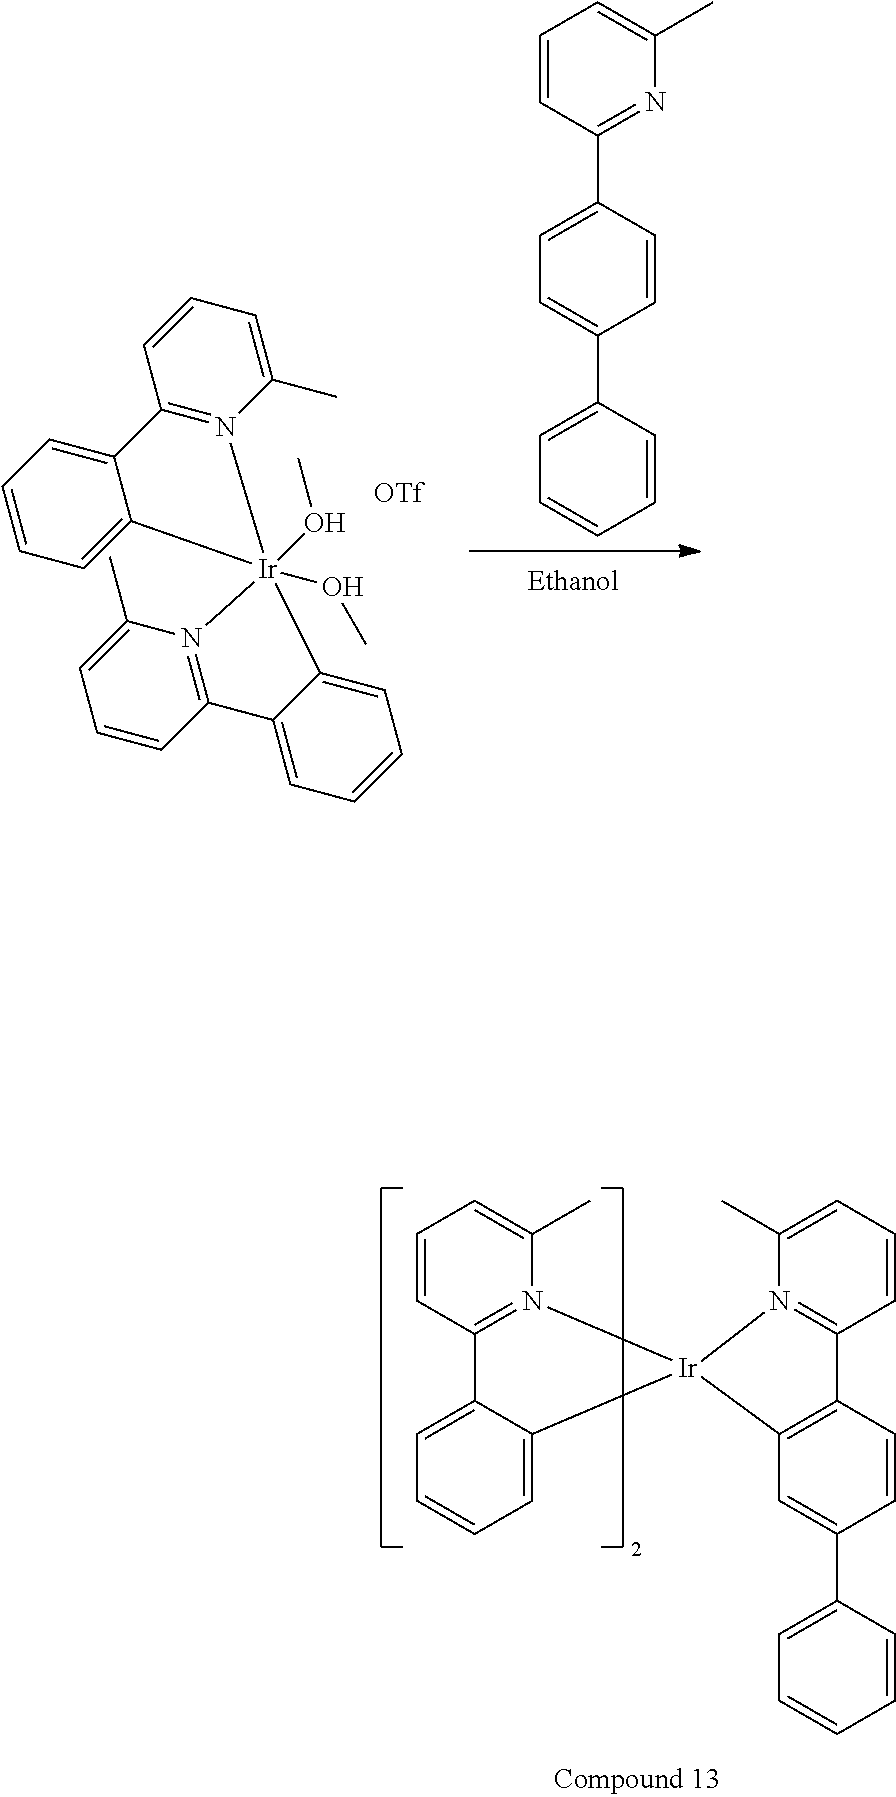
C1=CC(C2=CC=CC=C2)=CC=C1C1=NC(C)=CC=C1.C12=N(C(C)=CC=C1)[Ir]1(OC)(OC)(N3=C(C=CC=C3C)C3=CC=CC=C31)C1=CC=CC=C21.C1=CC2=N(C(C)=C1)[Ir]1(C3=C2C=CC(C2=CC=CC=C2)=C3)N2=C(C=CC=C2C)C2=CC=CC=C21
